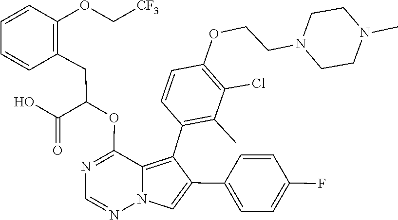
N1=C(OC(CC2=C(OC[CF3])C=CC=C2)C(=O)O)C2=C(C3=C(C)C(Cl)=C(OCCN4CCN(C)CC4)C=C3)C(C3=CC=C(F)C=C3)=CN2N=C1
